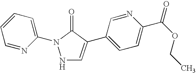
N1C=C(C2=CC=C(C(OCC)=O)N=C2)C(=O)N1C1=CC=CC=N1
